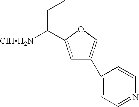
[ClHH2N]C(C1=CC(C2=CC=NC=C2)=CO1)CC
